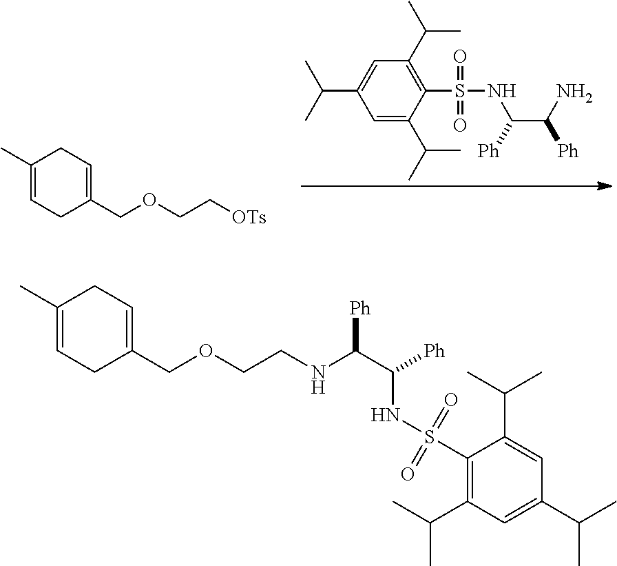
C1(C)=CCC(COCC[OTs])=CC1.C1=C(C(C)C)C(S(NC(C(N)[Ph])[Ph])(=O)=O)=C(C(C)C)C=C1C(C)C.C1(C)=CCC(COCCNC(C([Ph])NS(=O)(C2=C(C(C)C)C=C(C(C)C)C=C2C(C)C)=O)[Ph])=CC1
